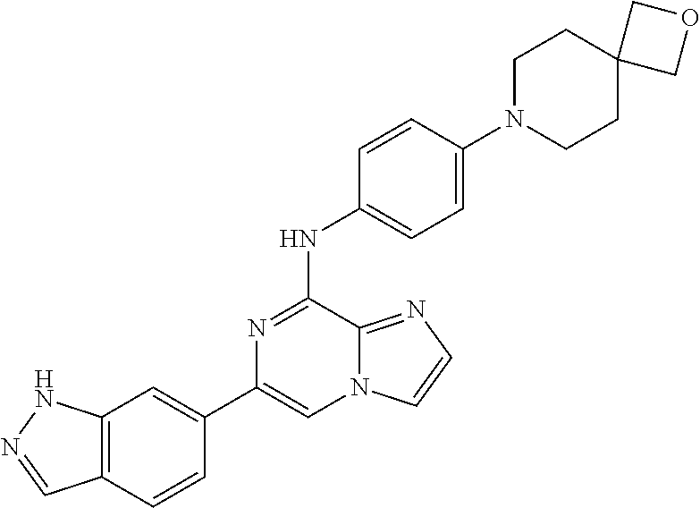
C1(C2=CC3=C(C=C2)C=NN3)=CN2C(=NC=C2)C(NC2=CC=C(N3CCC4(CC3)COC4)C=C2)=N1
